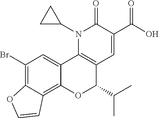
N1(C2CC2)C2=C(C=C(C(O)=O)C1=O)C(C(C)C)OC1=C3C(=C(Br)C=C21)OC=C3
